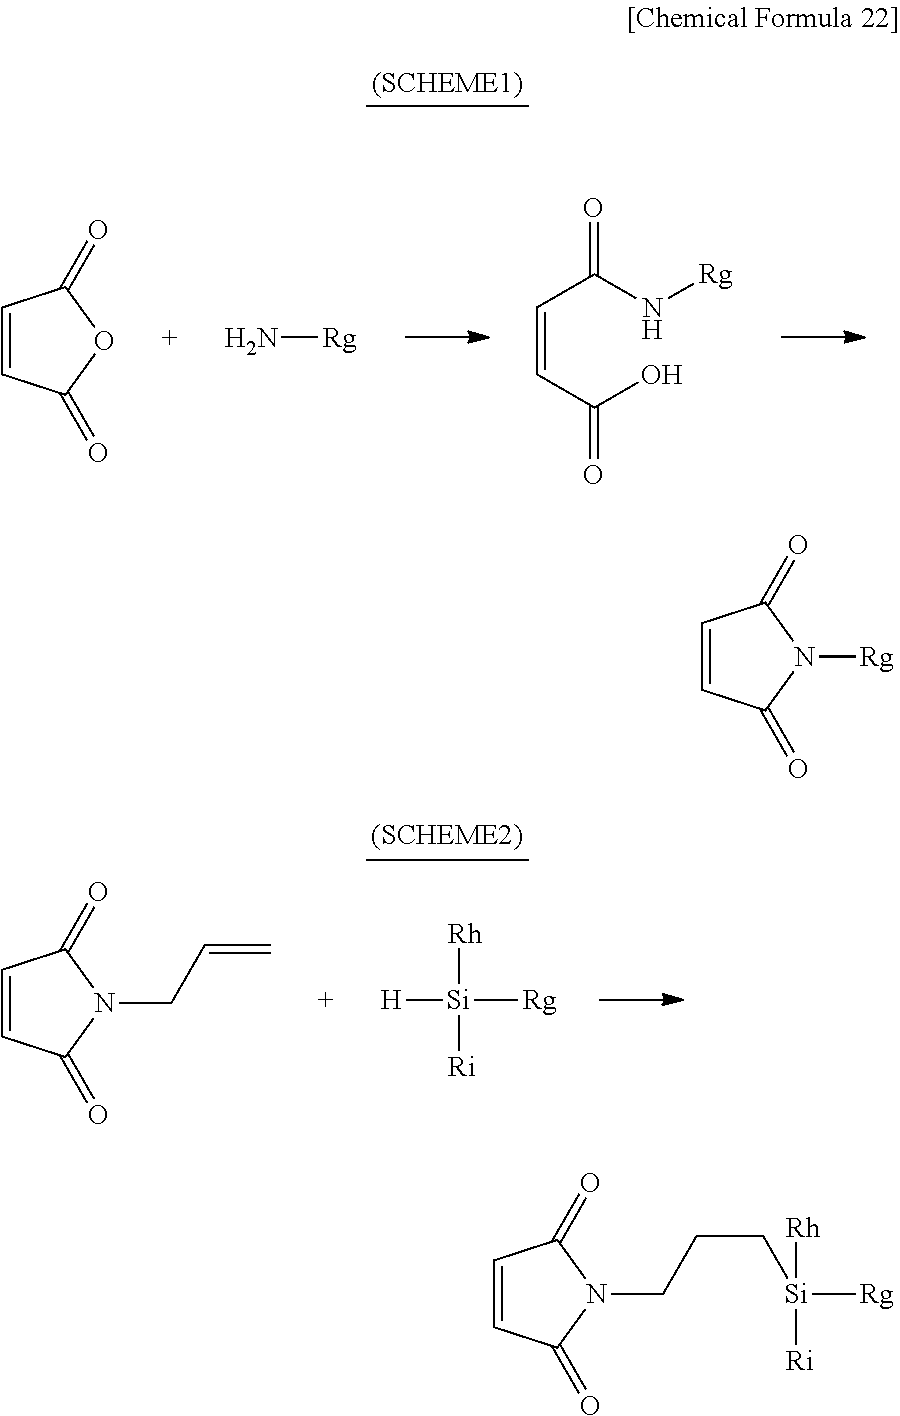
C1=CC(=O)OC1=O.N[Rg].C(=CC(O)=O)C(N[Rg])=O.C1=CC(=O)N(CC=C)C1=O.[H][Si]([Rh])([Ri])[Rg].C1=CC(=O)N([Rg])C1=O.C1=CC(=O)N(CCC[Si]([Rh])([Ri])[Rg])C1=O
